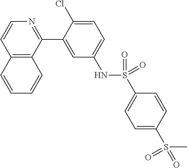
C12=C(C(C3=CC(NS(C4=CC=C(S(C)(=O)=O)C=C4)(=O)=O)=CC=C3Cl)=NC=C1)C=CC=C2
